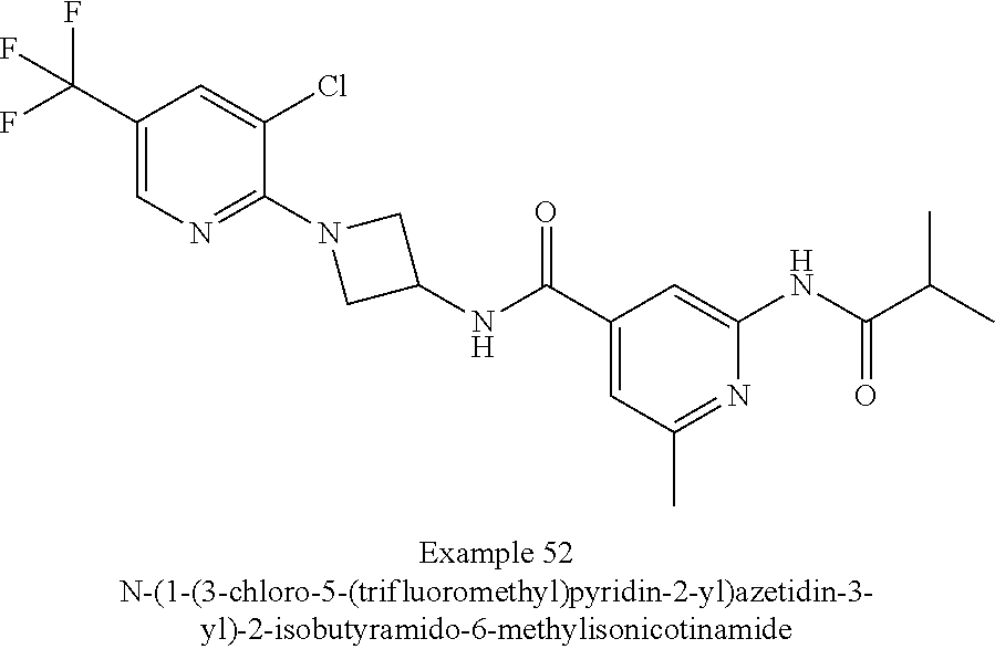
C1(C(F)(F)F)=CN=C(N2CC(NC(C3=CC(C)=NC(NC(C(C)C)=O)=C3)=O)C2)C(Cl)=C1
